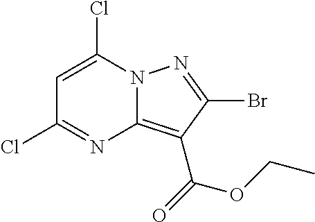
C1=C(Cl)N2C(=C(C(=O)OCC)C(Br)=N2)N=C1Cl
